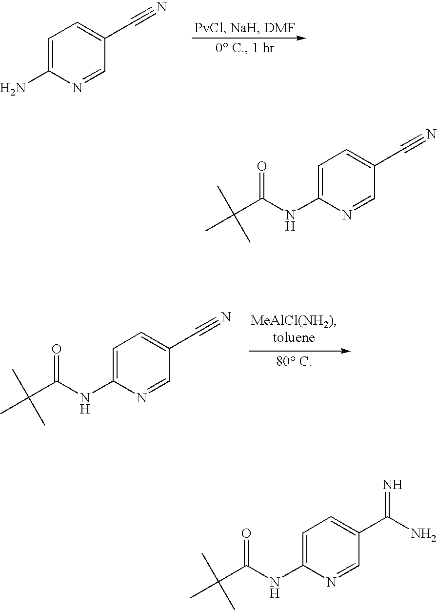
C1=C(N)N=CC(C#N)=C1.C1=C(NC(=O)C(C)(C)C)N=CC(C#N)=C1.C1=C(NC(=O)C(C)(C)C)N=CC(C#N)=C1.C1=C(NC(=O)C(C)(C)C)N=CC(C(N)=N)=C1
